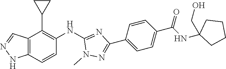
C12=C(C=CC(NC3=NC(C4=CC=C(C(=O)NC5(CO)CCCC5)C=C4)=NN3C)=C1C1CC1)NN=C2
